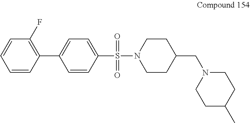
C1CN(S(C2=CC=C(C3=C(F)C=CC=C3)C=C2)(=O)=O)CCC1CN1CCC(C)CC1
